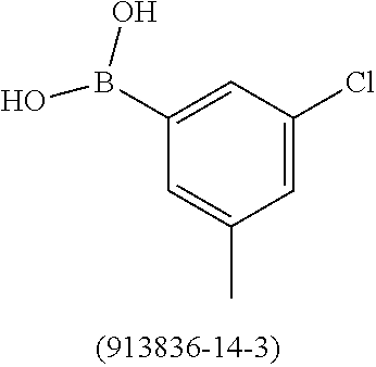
CC1=CC(B(O)O)=CC(Cl)=C1
